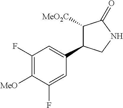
C1([MeO])=C(F)C=C(C2C([MeO2C])C(=O)NC2)C=C1F
